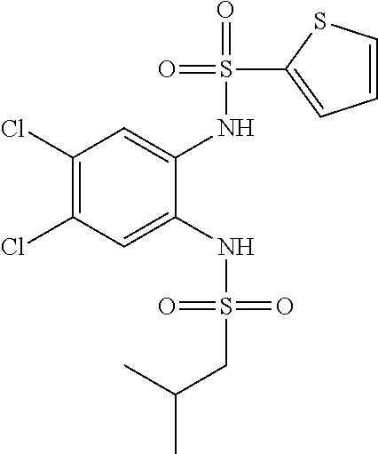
C1(Cl)=C(Cl)C=C(NS(=O)(=O)CC(C)C)C(NS(=O)(C2=CC=CS2)=O)=C1
